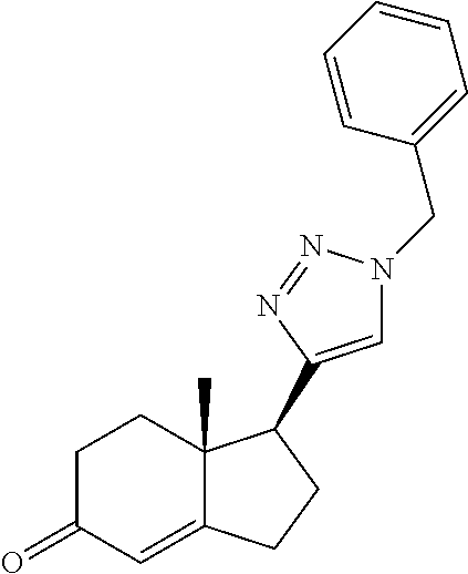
C1C(=O)C=C2C(C)(C1)C(C1=CN(CC3=CC=CC=C3)N=N1)CC2
